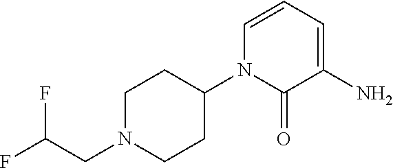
FC(CN1CCC(N2C(=O)C(N)=CC=C2)CC1)F
